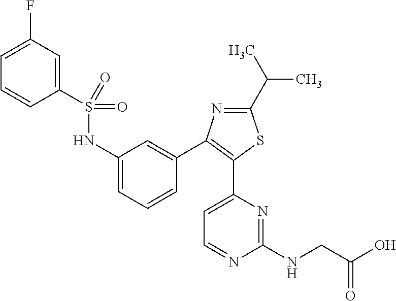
FC1=CC=CC(S(NC2=CC=CC(C3=C(C4=CC=NC(NCC(=O)O)=N4)SC(C(C)C)=N3)=C2)(=O)=O)=C1
